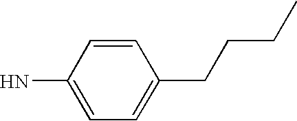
C1(CCCC)=CC=C(N)C=C1
